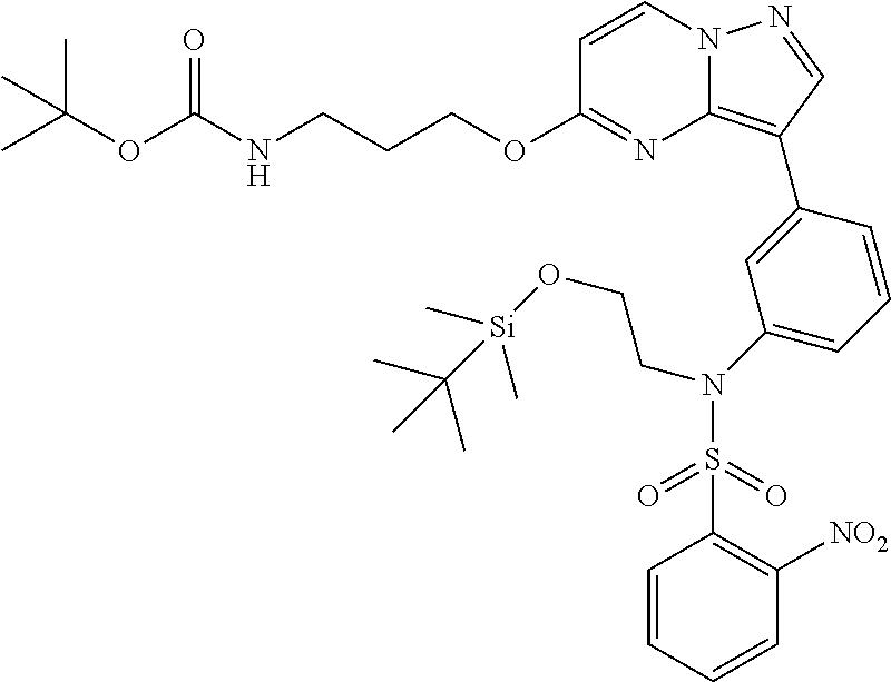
CC(OC(NCCCOC1=NC2=C(C3=CC(N(S(C4=C([NO2])C=CC=C4)(=O)=O)CCO[Si](C(C)(C)C)(C)C)=CC=C3)C=NN2C=C1)=O)(C)C
